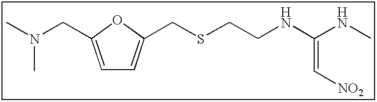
C1=C(CN(C)C)OC(CSCCNC(NC)=C[NO2])=C1
